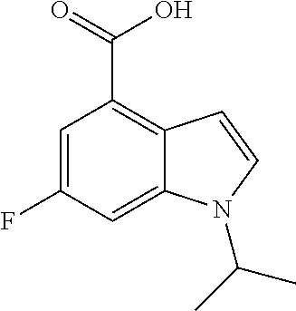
C1(F)=CC(C(=O)O)=C2C(=C1)N(C(C)C)C=C2
